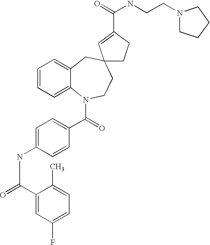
C1=CC=C2C(=C1)CC1(CCN2C(=O)C2=CC=C(NC(=O)C3=CC(F)=CC=C3C)C=C2)CCC(C(=O)NCCN2CCCC2)=C1
